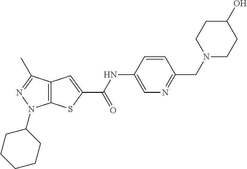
C12=C(SC(C(NC3=CN=C(CN4CCC(O)CC4)C=C3)=O)=C1)N(C1CCCCC1)N=C2C
